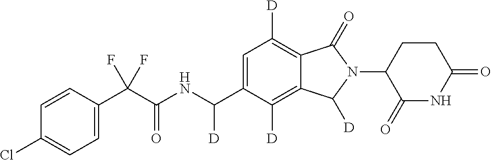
C1=CC(C(C(NC(C2=CC([D])=C3C(=C2[D])C([D])N(C2C(=O)NC(=O)CC2)C3=O)[D])=O)(F)F)=CC=C1Cl
